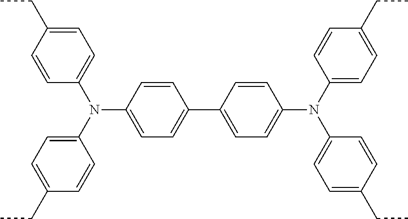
C1=CC(CC)=CC=C1N(C1=CC=C(CC)C=C1)C1=CC=C(C2=CC=C(N(C3=CC=C(CC)C=C3)C3=CC=C(CC)C=C3)C=C2)C=C1
